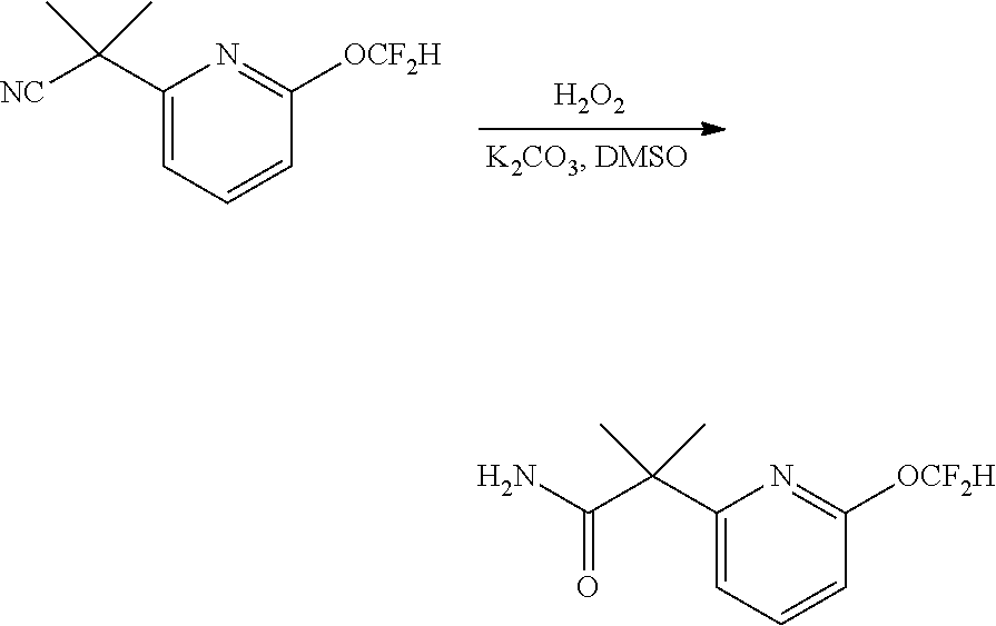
[H2O2].N1=C([OCF2H])C=CC=C1C([NC])(C)C.N1=C([OCF2H])C=CC=C1C(C(=O)N)(C)C
